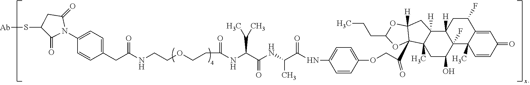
C1(S[Ab])C(=O)N(C2=CC=C(CC(NCCOCCC(NC(C(C)C)C(NC(C)C(NC3=CC=C(OCC(=O)C45C6(C)CC(O)C7(F)C([H])(C6([H])CC4([H])OC(CCC)O5)CC(F)C4=CC(=O)C=CC74C)C=C3)=O)=O)=O)=O)C=C2)C(=O)C1
